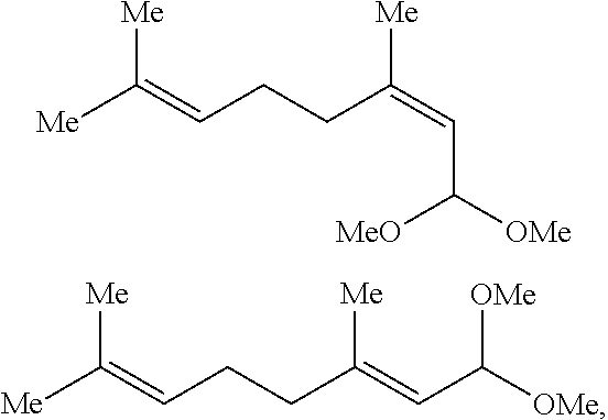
[Me]C(=CCCC(=CC([OMe])[MeO])[Me])[Me].[Me]C(=CCCC(=CC([OMe])[OMe])[Me])[Me]
